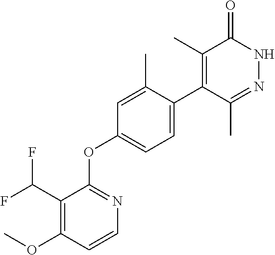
C1(C(F)F)=C(OC)C=CN=C1OC1=CC=C(C2=C(C)C(=O)NN=C2C)C(C)=C1
